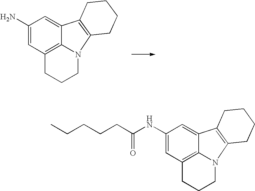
C1(N)=CC2=C3C(=C1)C1=C(N3CCC2)CCCC1.C1(NC(CCCCC)=O)=CC2=C3C(=C1)C1=C(N3CCC2)CCCC1
